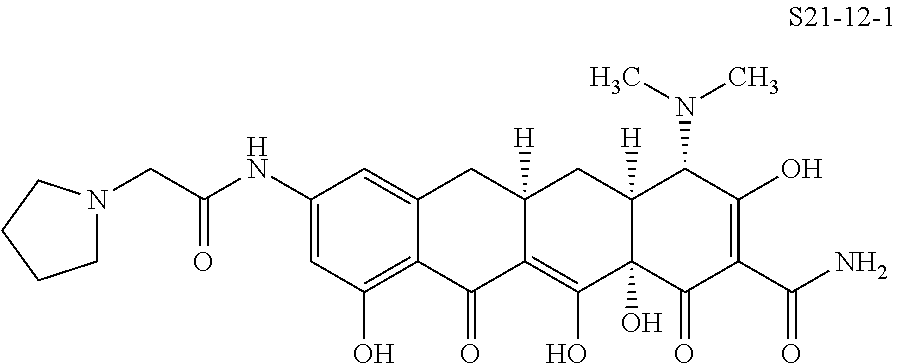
C1(NC(CN2CCCC2)=O)=CC(O)=C2C(=C1)CC1([H])C(=C(O)C3(O)C([H])(C1)C(N(C)C)C(O)=C(C(N)=O)C3=O)C2=O
